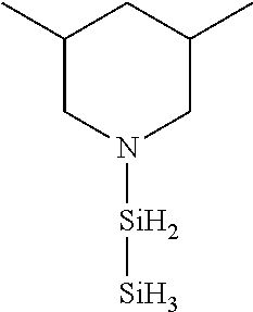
N1([Si][Si])CC(C)CC(C)C1
